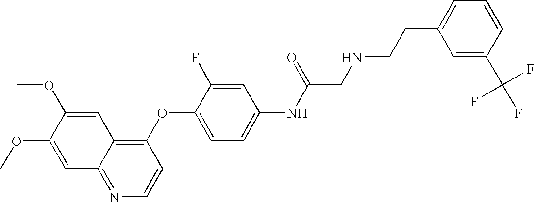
C1=C(OC)C(OC)=CC2=NC=CC(OC3=CC=C(NC(=O)CNCCC4=CC=CC(C(F)(F)F)=C4)C=C3F)=C12
